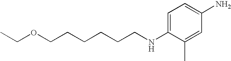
C1=C(NCCCCCCOCC)C(C)=CC(N)=C1
